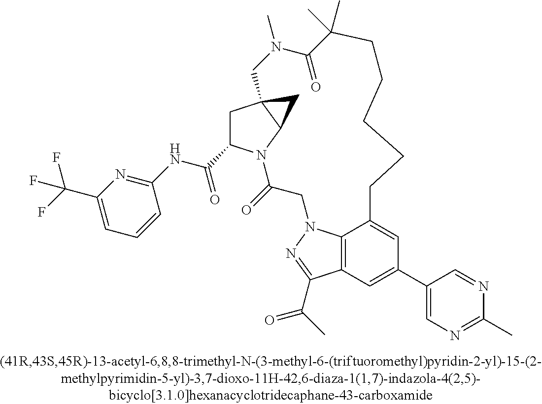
C1(C(=O)NC2=NC(C(F)(F)F)=CC=C2)CC23C(N1C(=O)CN1C4=C(C(C(C)=O)=N1)C=C(C1=CN=C(C)N=C1)C=C4CCCCCC(C)(C)C(=O)N(C)C2)C3
